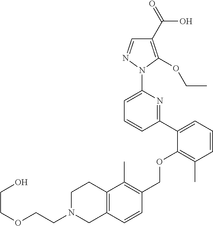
C1(C2=CC=CC(C)=C2OCC2=C(C)C3=C(C=C2)CN(CCOCCO)CC3)=NC(N2N=CC(C(=O)O)=C2OCC)=CC=C1
